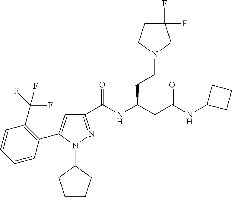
C1(C(NC(CC(NC2CCC2)=O)CCN2CC(F)(F)CC2)=O)=NN(C2CCCC2)C(C2=C(C(F)(F)F)C=CC=C2)=C1
